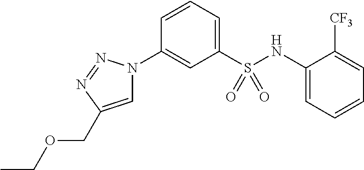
C1(S(NC2=CC=CC=C2[CF3])(=O)=O)=CC=CC(N2C=C(COCC)N=N2)=C1
